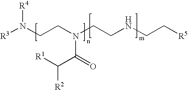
[R3]N(CCN(CCNCC[R5])C(C([R1])[R2])=O)[R4]
